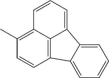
C1(C)=C2C3=C(C=C1)C1=CC=CC=C1C3=CC=C2
